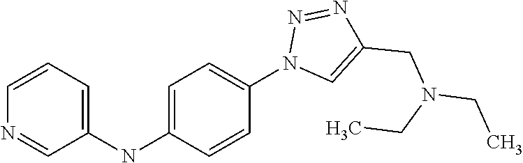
C1=CC=C(NC2=CC=C(N3C=C(CN(CC)CC)N=N3)C=C2)C=N1
